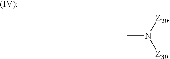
CN([Z20])[Z30]
